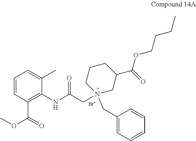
C1=CC(C(=O)OC)=C(NC(CN2(CC3=CC=CC=C3)CCCC(C(=O)OCCCC)C2)=O)C(C)=C1.[Br-]
